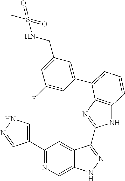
C1(C2=NC=C3C(=C2)C(C2=NC4=C(N2)C=CC=C4C2=CC(CNS(C)(=O)=O)=CC(F)=C2)=NN3)=CNN=C1
